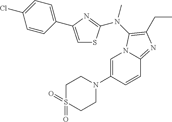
C1=C(N2CCS(=O)(=O)CC2)C=CC2=NC(CC)=C(N(C)C3=NC(C4=CC=C(Cl)C=C4)=CS3)N12
